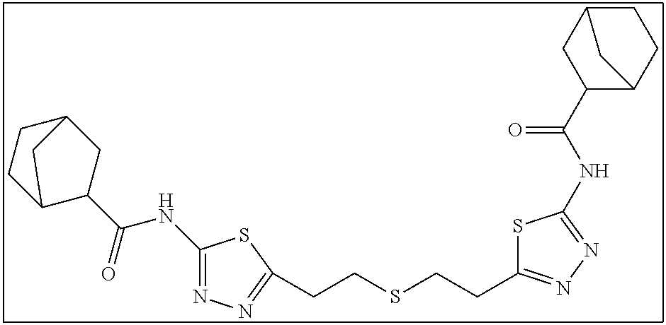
C1(NC(C2CC3CCC2C3)=O)=NN=C(CCSCCC2=NN=C(NC(C3C4CCC(C3)C4)=O)S2)S1
